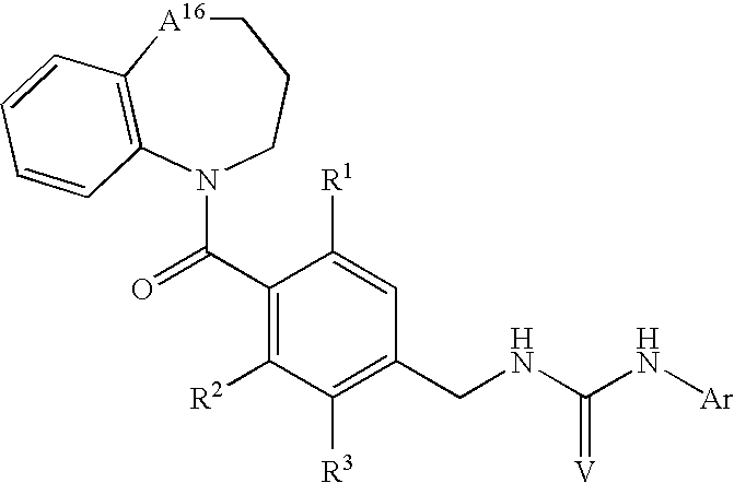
C1[A16]C2=C(N(C(C3=C([R2])C([R3])=C(CNC(N[Ar])=[V])C=C3[R1])=O)CC1)C=CC=C2
